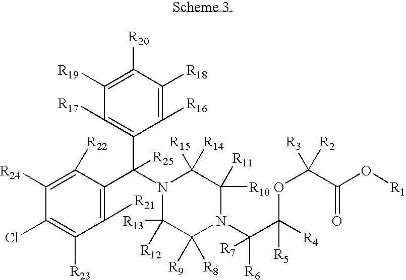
C1([R16])=C([R18])C([R20])=C([R19])C([R17])=C1C([R25])(C1=C([R21])C([R23])=C(Cl)C([R24])=C1[R22])N1C([R13])([R12])C([R9])([R8])N(C([R6])(C(OC(C(=O)O[R1])([R3])[R2])([R4])[R5])[R7])C([R10])([R11])C1([R15])[R14]
